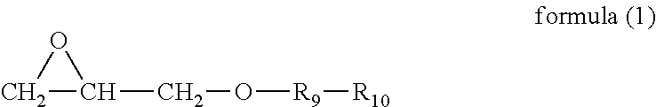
C1C(CO[R9][R10])O1
